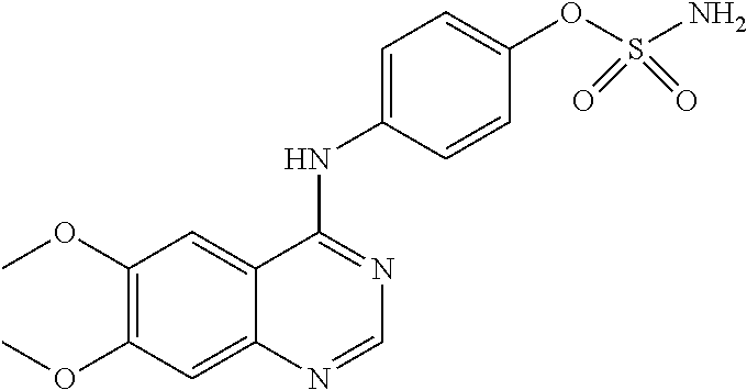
C1(OC)=C(OC)C=C2C(=C1)C(NC1=CC=C(OS(N)(=O)=O)C=C1)=NC=N2
